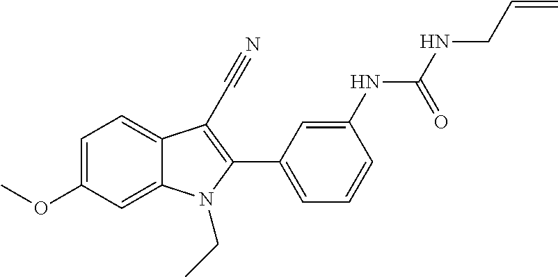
C1=C2C(=CC=C1OC)C(C#N)=C(C1=CC=CC(NC(NCC=C)=O)=C1)N2CC
